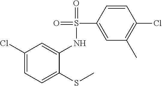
C1(Cl)=CC=C(SC)C(NS(C2=CC(C)=C(Cl)C=C2)(=O)=O)=C1
